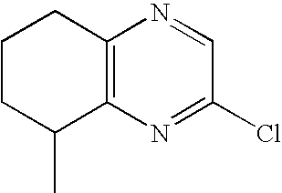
C1CC(C)C2=C(C1)N=CC(Cl)=N2
